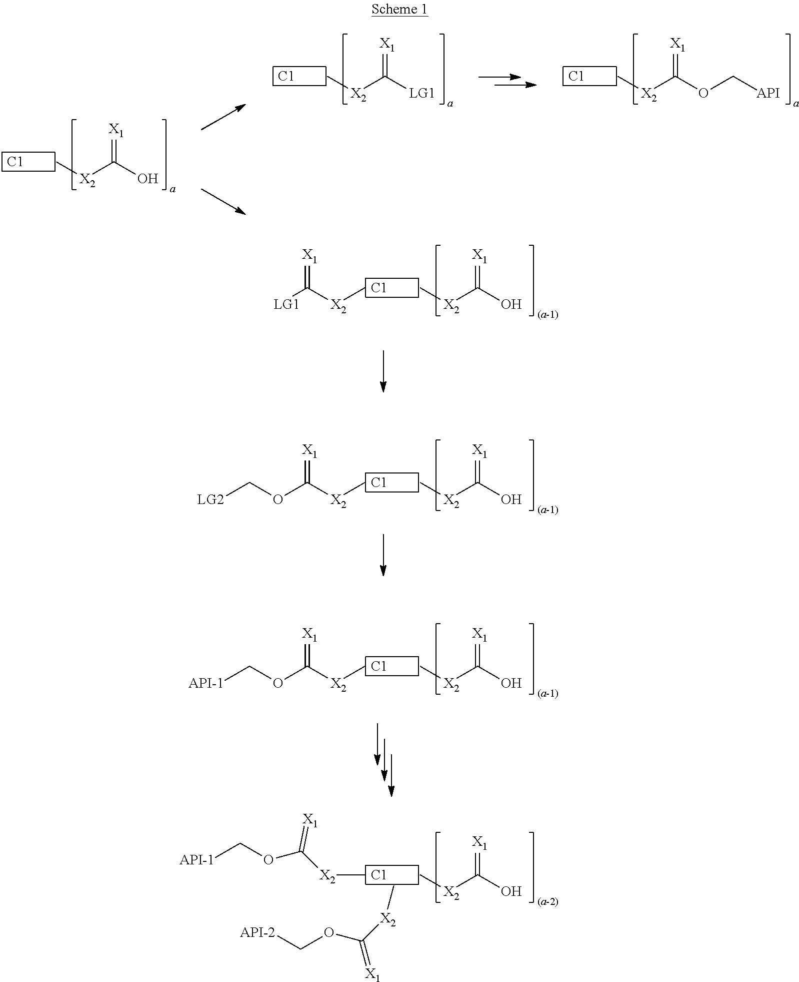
[C1].C[X2]C(O)=[X1].[C1].C[X2]C([LG1])=[X1].[C1].C[X2]C(OC[API])=[X1].[C1].C[X2]C(O)=[X1].C[X2]C([LG1])=[X1].[C1].C[X2]C(O)=[X1].C[X2]C(OC[LG2])=[X1].[C1].C[X2]C(O)=[X1].C[X2]C(OC[API-1])=[X1].[C1].C[X2]C(O)=[X1].C[X2]C(OC[API-1])=[X1].C[X2]C(=[X1])OC[API-2]
